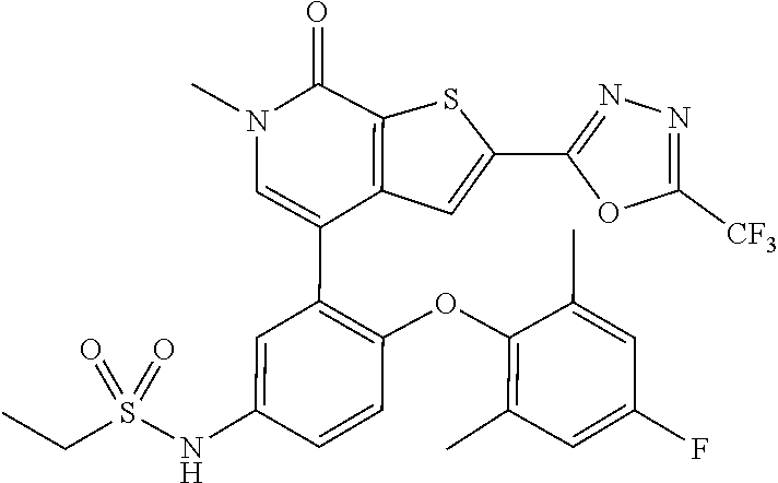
C1(C)=C(OC2=C(C3=CN(C)C(=O)C4=C3C=C(C3=NN=C([CF3])O3)S4)C=C(NS(CC)(=O)=O)C=C2)C(C)=CC(F)=C1
